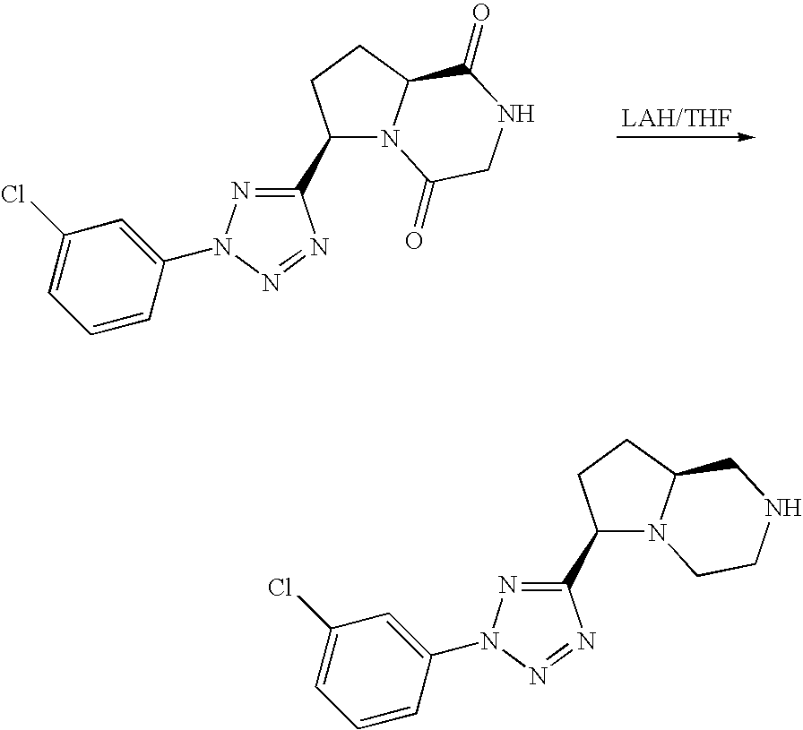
C1(C2=NN(C3=CC(Cl)=CC=C3)N=N2)CCC2N1C(=O)CNC2=O.C1(C2=NN(C3=CC(Cl)=CC=C3)N=N2)CCC2N1CCNC2
